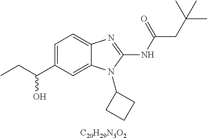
[C20H29N3O2].C1=C(C(CC)O)C=C2C(=C1)N=C(NC(=O)CC(C)(C)C)N2C1CCC1
